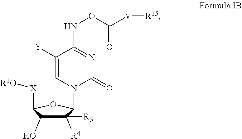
C1([R4])([R5])C(O)C([X][R1O])OC1N1C(=O)N=C(NOC([V][R15])=O)C([Y])=C1
